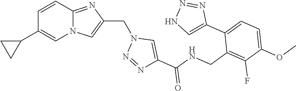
N12C(=NC(CN3N=NC(C(NCC4=C(F)C(OC)=CC=C4C4=CNN=N4)=O)=C3)=C1)C=CC(C1CC1)=C2
